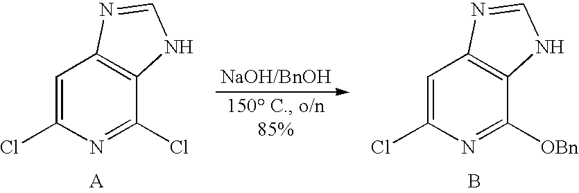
C1=C(Cl)N=C(Cl)C2=C1N=CN2.C1=C(Cl)N=C([OBn])C2=C1N=CN2.B
